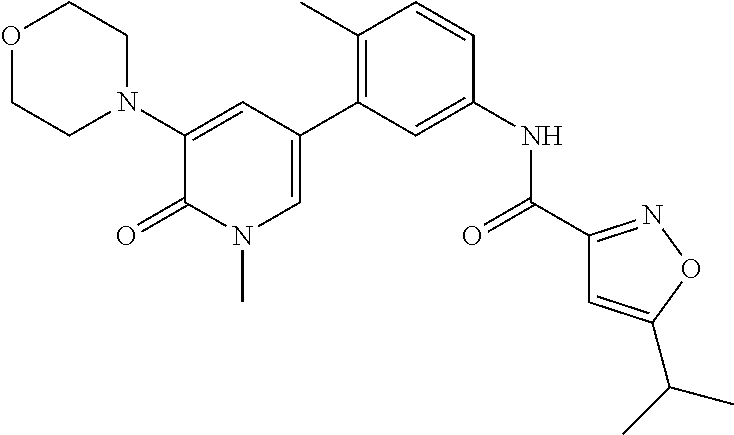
O1CCN(C2=CC(C3=C(C)C=CC(NC(C4=NOC(C(C)C)=C4)=O)=C3)=CN(C)C2=O)CC1
